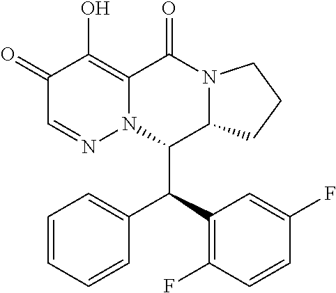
C1(=O)C=NN2C(=C1O)C(=O)N1C(C2C(C2=C(F)C=CC(F)=C2)C2=CC=CC=C2)CCC1
